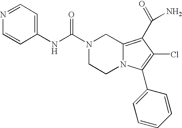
C(N1CCN2C(=C(C(=O)N)C(Cl)=C2C2=CC=CC=C2)C1)(=O)NC1=CC=NC=C1
